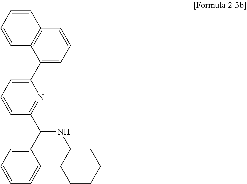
C1(C2=CC=CC3=C2C=CC=C3)=CC=CC(C(NC2CCCCC2)C2=CC=CC=C2)=N1
